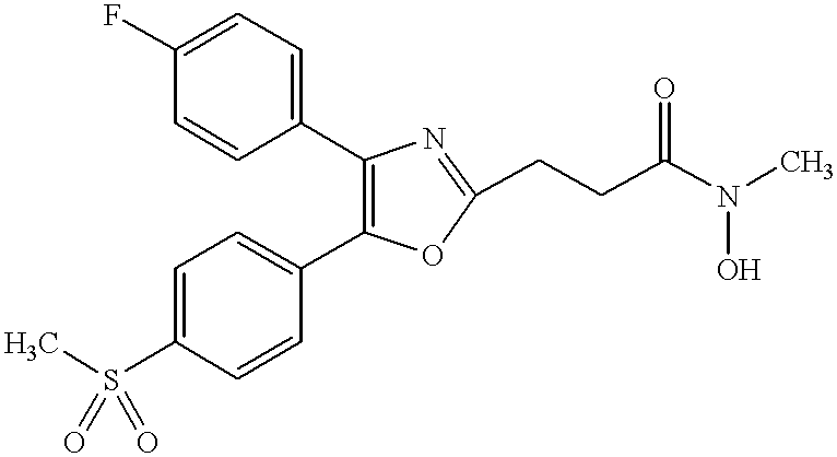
C1=C(F)C=CC(C2=C(C3=CC=C(S(C)(=O)=O)C=C3)OC(CCC(N(C)O)=O)=N2)=C1
